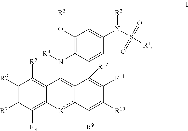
C1([R6])=C([R7])C([R8])=C2C(=C1[R5])C(N([R4])C1=C(O[R3])C=C(N(S([R1])(=O)=O)[R2])C=C1)=C1c([X]2)C([R9])=C([R10])C([R11])=C1[R12]
